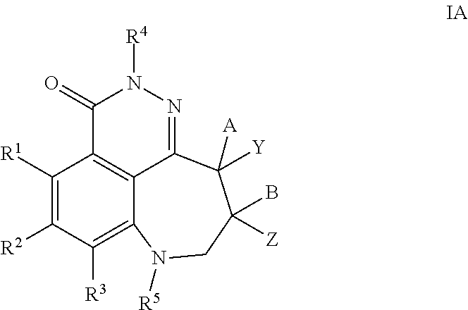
C1([R1])=C([R2])C([R3])=C2C3=C1C(=O)N([R4])N=C3C([A])([Y])C(B)([Z])CN2[R5]
